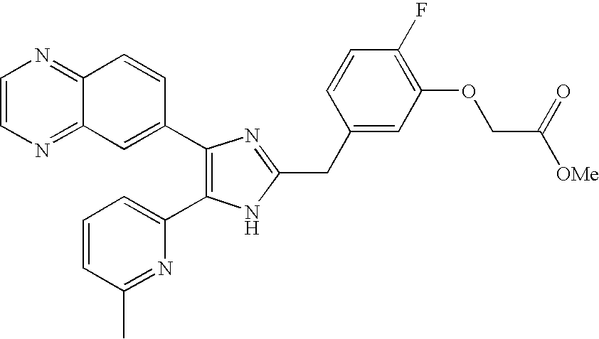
C1=CN=C2C(=N1)C=CC(C1=C(C3=CC=CC(C)=N3)NC(CC3=CC(OCC([OMe])=O)=C(F)C=C3)=N1)=C2
